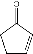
C1C=CC(=O)C1
